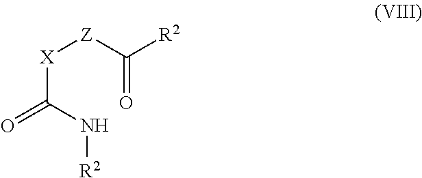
[X](C(N[R2])=O)[Z]C(=O)[R2]
